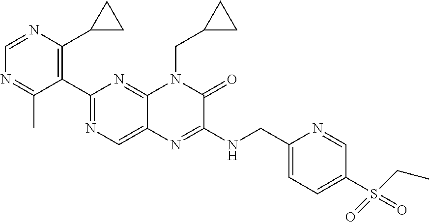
C1=NC(C2CC2)=C(C2=NC=C3C(=N2)N(CC2CC2)C(=O)C(NCC2=CC=C(S(=O)(CC)=O)C=N2)=N3)C(C)=N1
